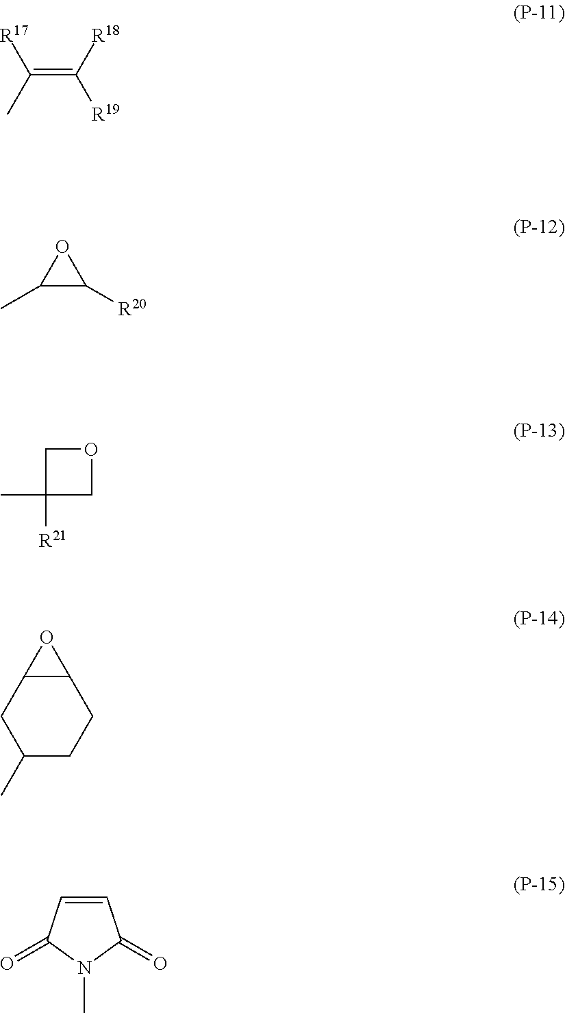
C(=C([R18])[R19])(C)[R17].C1(C)C([R20])O1.C1C(C)([R21])CO1.C12C(CC(C)CC1)O2.C1=CC(=O)N(C)C1=O
